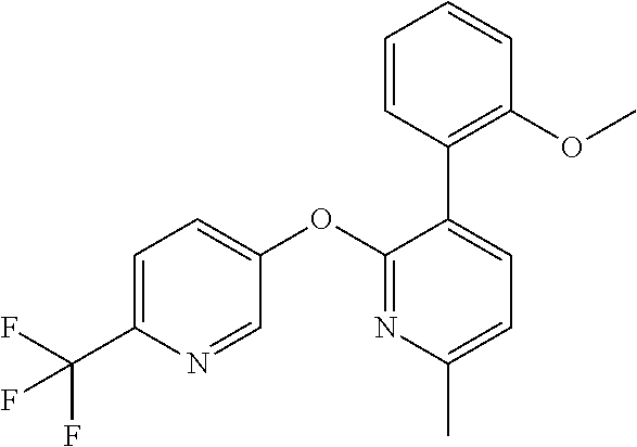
C1=C(C(F)(F)F)N=CC(OC2=NC(C)=CC=C2C2=C(OC)C=CC=C2)=C1
